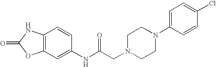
O=C1OC2=C(N1)C=CC(NC(CN1CCN(C3=CC=C(Cl)C=C3)CC1)=O)=C2
